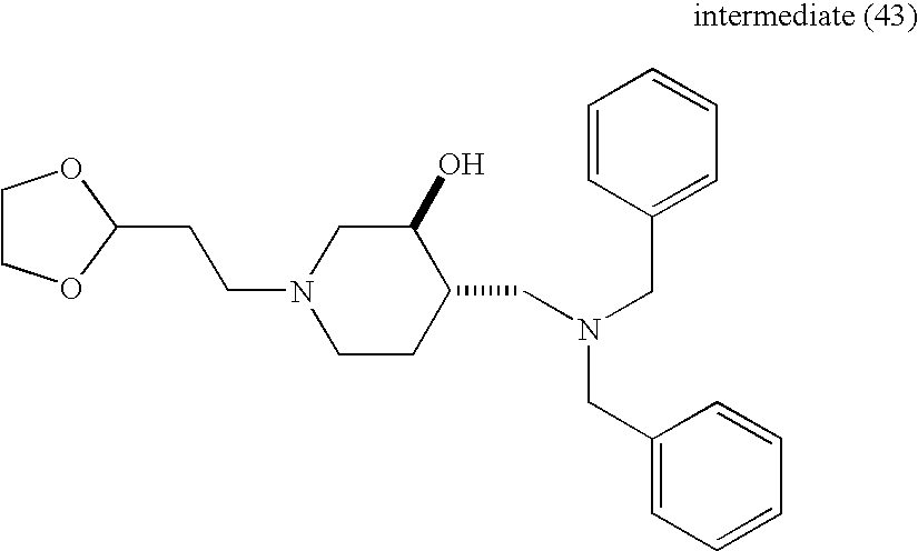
C(N1CCC(CN(CC2=CC=CC=C2)CC2=CC=CC=C2)C(O)C1)CC1OCCO1
